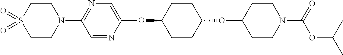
C1=NC(OC2CCC(OC3CCN(C(OC(C)C)=O)CC3)CC2)=CN=C1N1CCS(=O)(=O)CC1
